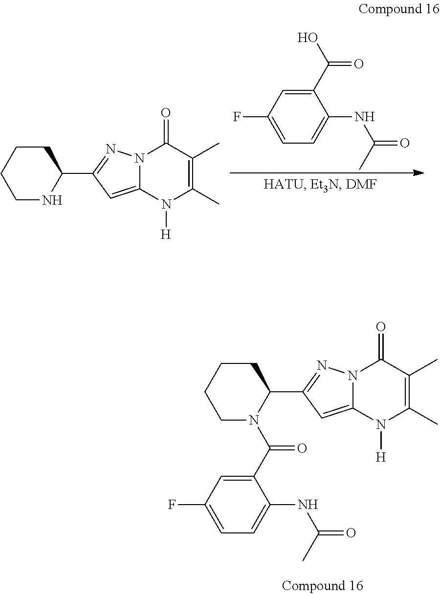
C1N(C(C2=CC(F)=CC=C2NC(C)=O)=O)C(C2=NN3C(=C2)N([H])C(C)=C(C)C3=O)CCC1.C1NC(C2=NN3C(=C2)N([H])C(C)=C(C)C3=O)CCC1.C1=C(F)C=C(C(O)=O)C(NC(C)=O)=C1
